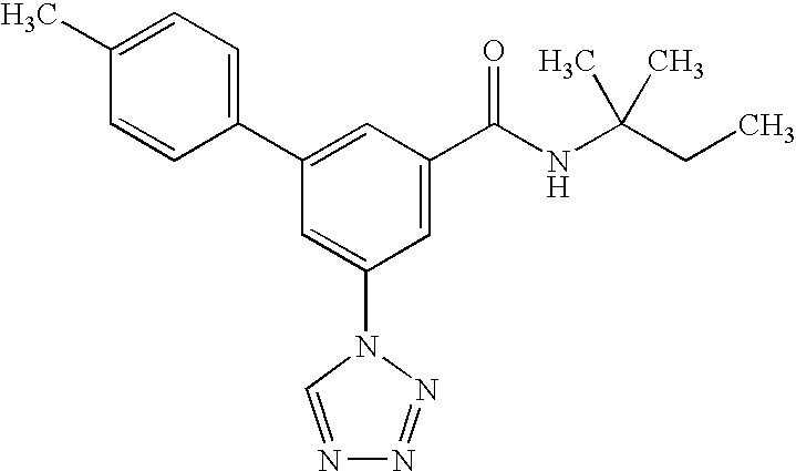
C1(C2=CC(C(NC(CC)(C)C)=O)=CC(N3C=NN=N3)=C2)=CC=C(C)C=C1
